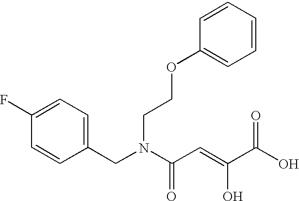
C1(CN(C(C=C(O)C(O)=O)=O)CCOC2=CC=CC=C2)=CC=C(F)C=C1
